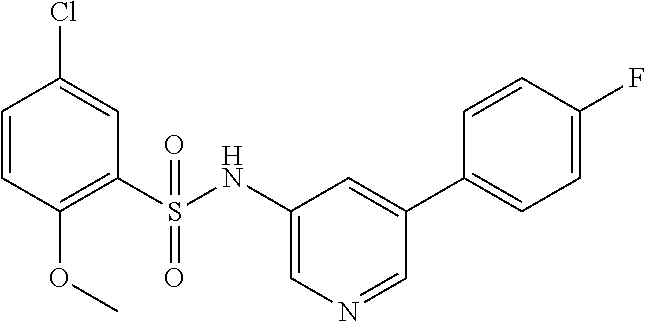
C1=CC(OC)=C(S(NC2=CN=CC(C3=CC=C(F)C=C3)=C2)(=O)=O)C=C1Cl
